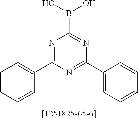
C1=CC=CC(C2=NC(B(O)O)=NC(C3=CC=CC=C3)=N2)=C1
